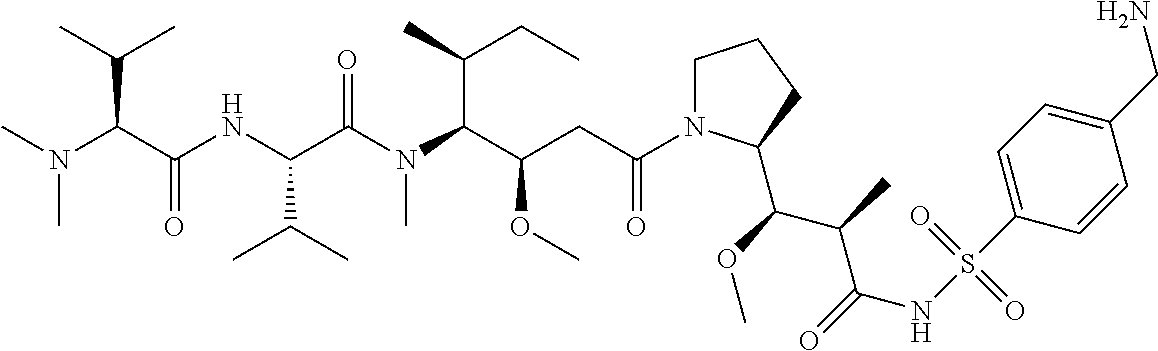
C1N(C(CC(C(N(C(C(NC(C(N(C)C)C(C)C)=O)C(C)C)=O)C)C(C)CC)OC)=O)C(C(OC)C(C)C(=O)NS(C2=CC=C(CN)C=C2)(=O)=O)CC1
